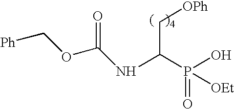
N(C(C[OPh])P(=O)(O)[OEt])C(OC[Ph])=O
